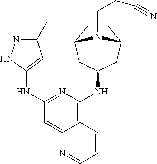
C1(NC2=CC(C)=NN2)=NC(NC2CC3CCC(C2)N3CCC#N)=C2C(=C1)N=CC=C2
